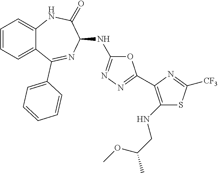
C1(NC2=NN=C(C3=C(NCC(OC)C)SC([CF3])=N3)O2)C(=O)NC2=CC=CC=C2C(C2=CC=CC=C2)=N1
